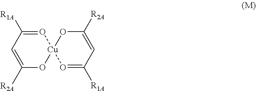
C1([R2A])=CC([R1A])=O[Cu]2(O1)O=C([R1A])C=C([R2A])O2
